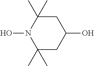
C1(C)(C)N(O)C(C)(C)CC(O)C1
